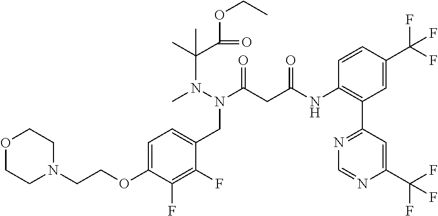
N(CC1=CC=C(OCCN2CCOCC2)C(F)=C1F)(N(C(C)(C(OCC)=O)C)C)C(CC(NC1=C(C2=NC=NC(C(F)(F)F)=C2)C=C(C(F)(F)F)C=C1)=O)=O
